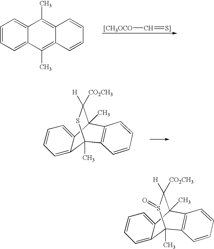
[[CH3OCO]C=[S]].C1=CC=C2C(=C1)C(C)=C1C(=C2C)C=CC=C1.C1=CC=C2C(=C1)C1(C)C([H])([CO2CH3])SC2(C)C2=C1C=CC=C2.C1=CC=C2C(=C1)C1(C)C([H])([CO2CH3])S(=O)C2(C)C2=C1C=CC=C2
